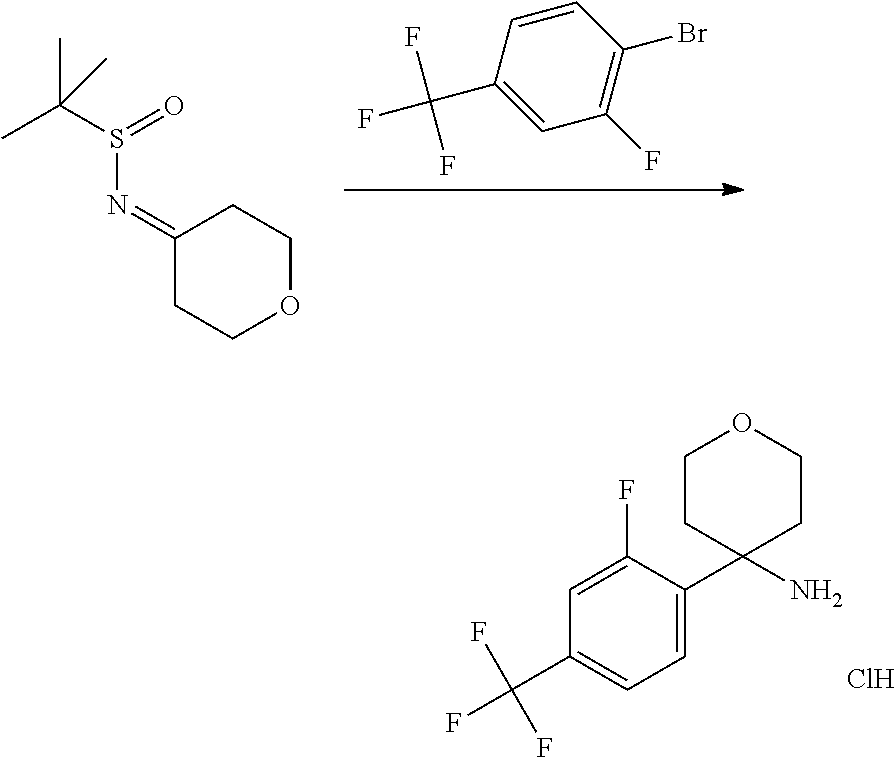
C1(C(F)(F)F)=CC=C(C2(N)CCOCC2)C(F)=C1.Cl.C1=CC(C(F)(F)F)=CC(F)=C1Br.C1(=NS(=O)C(C)(C)C)CCOCC1
